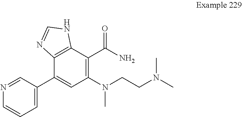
C1=C(C2=CC(N(CCN(C)C)C)=C(C(N)=O)C3=C2N=CN3)C=NC=C1
